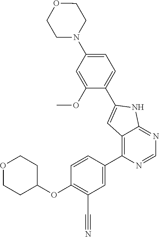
O1CCC(OC2=C(C#N)C=C(C3=C4C(=NC=N3)NC(C3=CC=C(N5CCOCC5)C=C3OC)=C4)C=C2)CC1
